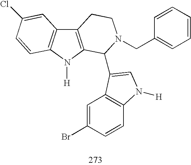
C12=C(N([H])C3=C1C=C(Cl)C=C3)C(C1=CN([H])C3=C1C=C(Br)C=C3)N(CC1=CC=CC=C1)CC2
